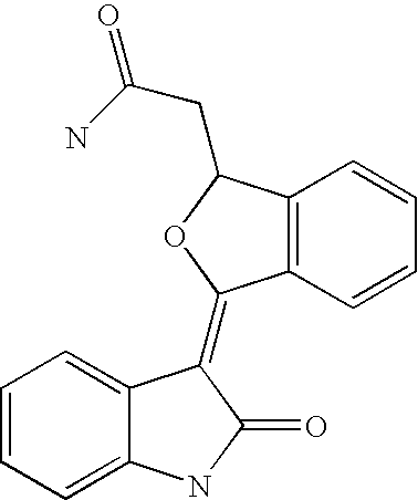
C1=CC=C2C(=C1)C(=C1C3=C(C(CC(=O)N)O1)C=CC=C3)C(=O)N2
